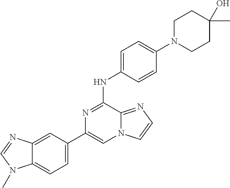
C1(C2=CC=C3C(=C2)N=CN3C)=CN2C(=NC=C2)C(NC2=CC=C(N3CCC(C)(O)CC3)C=C2)=N1
